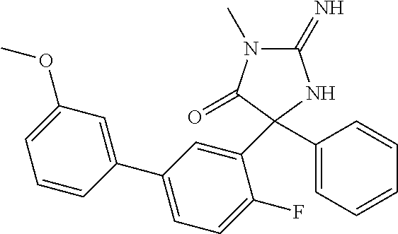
C1(=N)N(C)C(=O)C(C2=CC(C3=CC(OC)=CC=C3)=CC=C2F)(C2=CC=CC=C2)N1
